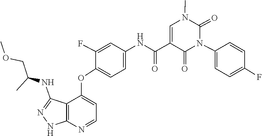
N1(C)C=C(C(NC2=CC=C(OC3=CC=NC4=C3C(NC(COC)C)=NN4)C(F)=C2)=O)C(=O)N(C2=CC=C(F)C=C2)C1=O
